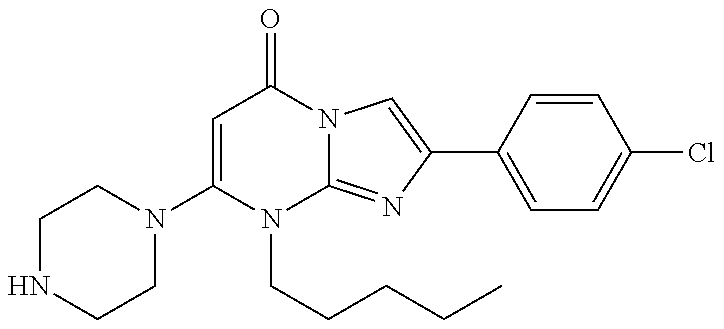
N1(C2=CC(=O)N3C(=NC(C4=CC=C(Cl)C=C4)=C3)N2CCCCC)CCNCC1
